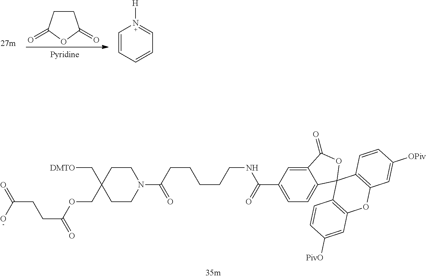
C1CC(=O)OC1=O.C1=CC=CC=N1[H].O(CC1(C[DMTO])CCN(C(CCCCCNC(C2=CC=C3C(=C2)C(=O)OC32C3=C(OC4=C2C=CC([OPiv])=C4)C=C([PivO])C=C3)=O)=O)CC1)C(CCC(=O)O)=O
